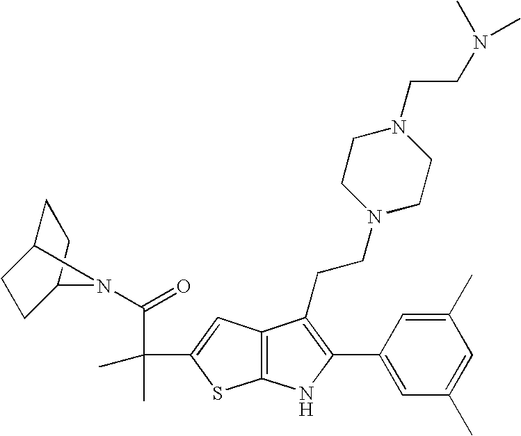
C12=C(C=C(C(C)(C)C(=O)N3C4CCC3CC4)S1)C(CCN1CCN(CCN(C)C)CC1)=C(C1=CC(C)=CC(C)=C1)N2
